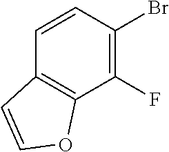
C1=CC(Br)=C(F)C2=C1C=CO2
